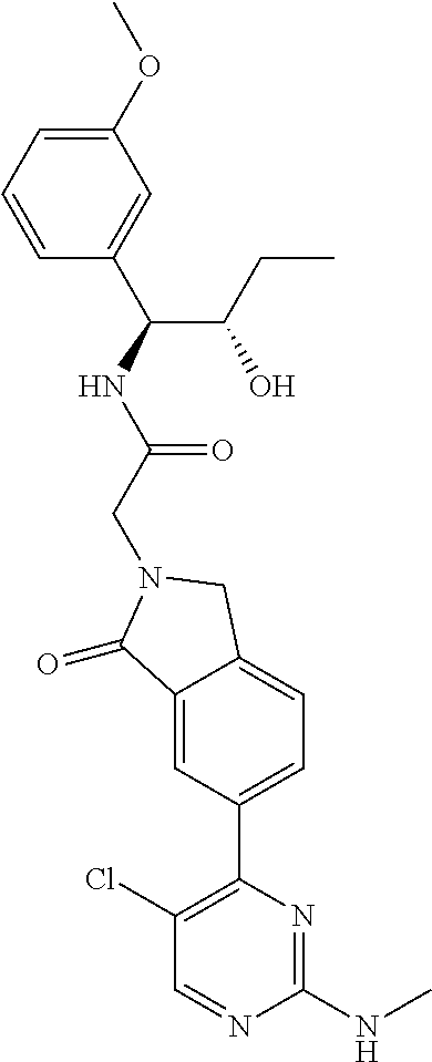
C1(=O)C2=CC(C3=C(Cl)C=NC(NC)=N3)=CC=C2CN1CC(NC(C1=CC(OC)=CC=C1)C(CC)O)=O
